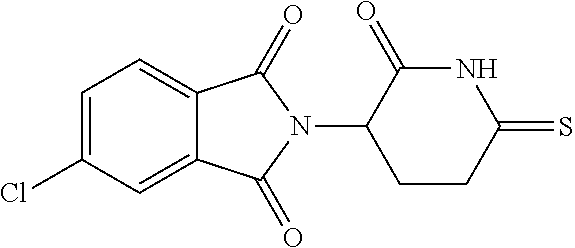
C1=C(Cl)C=C2C(=C1)C(=O)N(C1CCC(=S)NC1=O)C2=O
